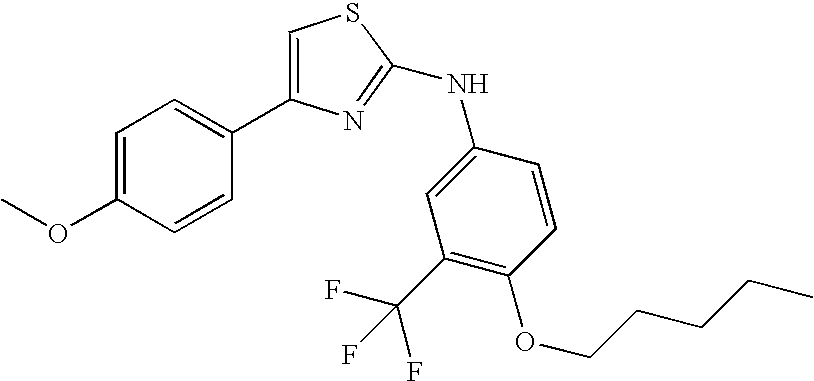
C1=C(OC)C=CC(C2=CSC(NC3=CC(C(F)(F)F)=C(OCCCCC)C=C3)=N2)=C1
